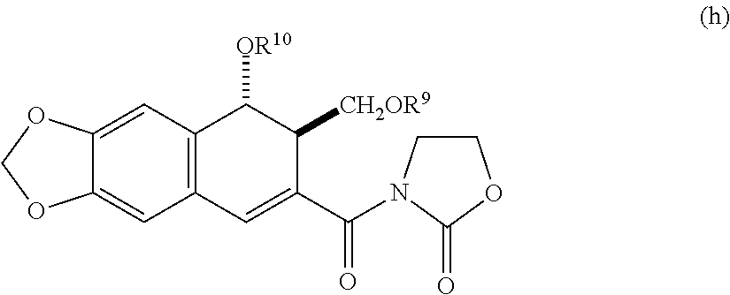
C12=CC3=C(C=C1OCO2)C=C(C(N1CCOC1=O)=O)C([CH2OR9])C3[OR10]
